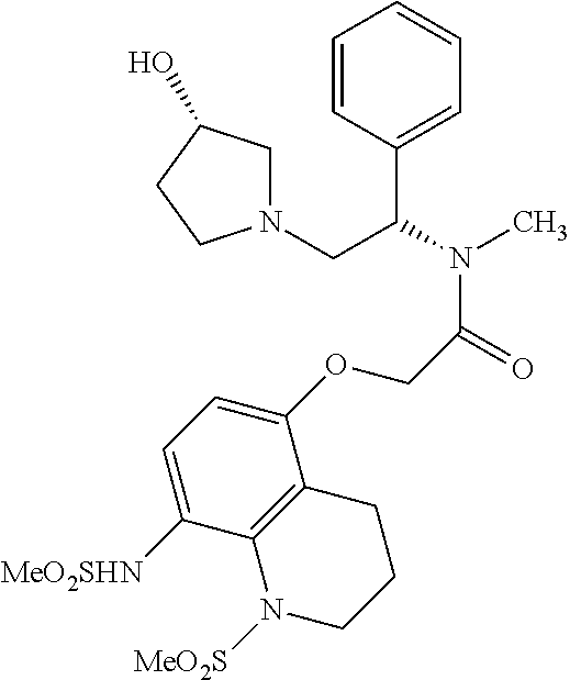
C1=CC(C(N(C)C(=O)COC2=CC=C([MeO2SHN])C3=C2CCCN3[MeO2S])CN2CC(O)CC2)=CC=C1
